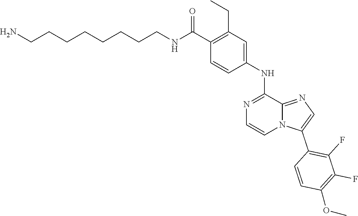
C1(C(NCCCCCCCCN)=O)=C(CC)C=C(NC2=NC=CN3C2=NC=C3C2=C(F)C(F)=C(OC)C=C2)C=C1
